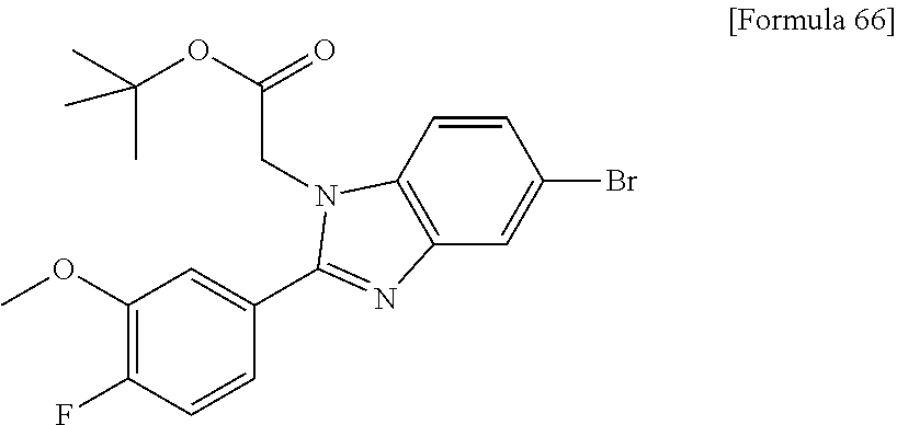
C1(OC)=C(F)C=CC(C2=NC3=C(C=CC(Br)=C3)N2CC(OC(C)(C)C)=O)=C1
